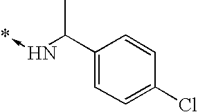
C1(C(N->*)C)=CC=C(Cl)C=C1
